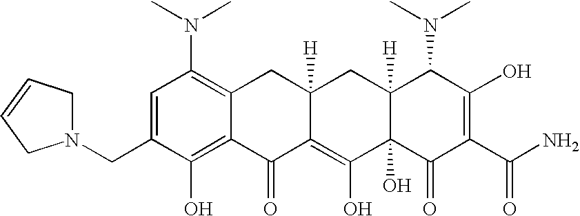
N1(CC2=CC(N(C)C)=C3C(=C2O)C(=O)C2=C(O)C4(O)C([H])(CC2([H])C3)C(N(C)C)C(O)=C(C(N)=O)C4=O)CC=CC1
